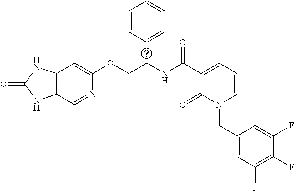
C12=C(C=NC(OCCNC(C3=CC=CN(CC4=CC(F)=C(F)C(F)=C4)C3=O)=O)=C1)NC(=O)N2.C1=CC=CC=C1
